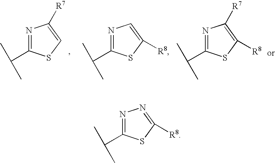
N1=C(C(C)C)SC([R8])=N1.N1=C(C(C)C)SC=C1[R7].N1=C(C(C)C)SC([R8])=C1.N1=C(C(C)C)SC([R8])=C1[R7]
